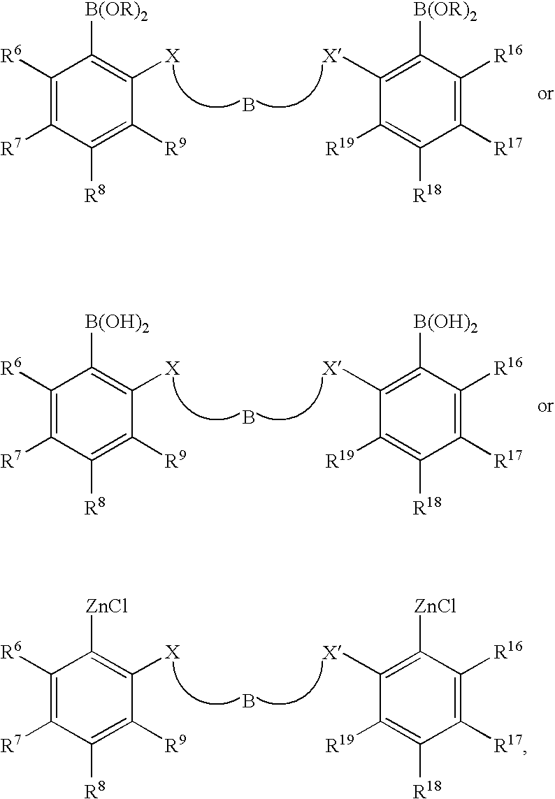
[ZnCl]C1=C([X])C([R9])=C([R8])C([R7])=C1[R6].[ZnCl]C1=C([X])C([R19])=C([R18])C([R17])=C1[R16].B.[B(OR)2]C1=C([X])C([R9])=C([R8])C([R7])=C1[R6].[B(OR)2]C1=C([X])C([R19])=C([R18])C([R17])=C1[R16].B.[B(OH)2]C1=C([X])C([R9])=C([R8])C([R7])=C1[R6].[B(OH)2]C1=C([X])C([R19])=C([R18])C([R17])=C1[R16].B
